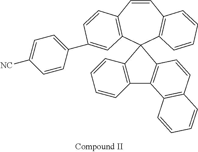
C1=CC2=C(C3(C4=C1C=CC=C4)C1=C(C=CC=C1)C1=C3C=CC3=C1C=CC=C3)C=C(C1=CC=C([NC])C=C1)C=C2
